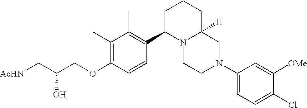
C1(C)=C(OCC(C[AcHN])O)C=CC(C2N3C([H])(CCC2)CN(C2=CC=C(Cl)C([OMe])=C2)CC3)=C1C
